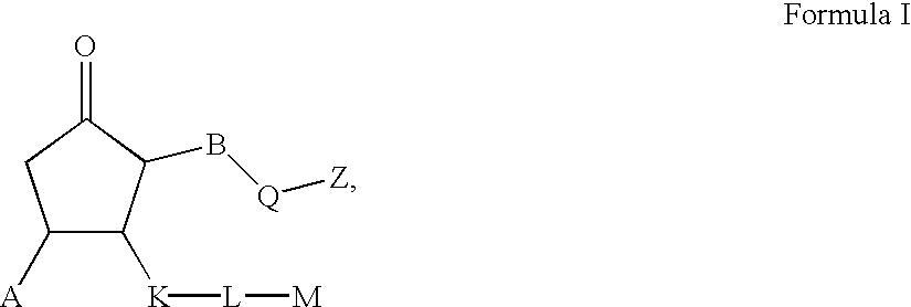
C1([A])C([K][L][M])C(B[Q][Z])C(=O)C1
